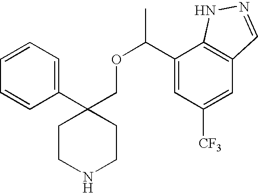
C1=CC=C(C2(COC(C3=CC([CF3])=CC4=C3NN=C4)C)CCNCC2)C=C1
